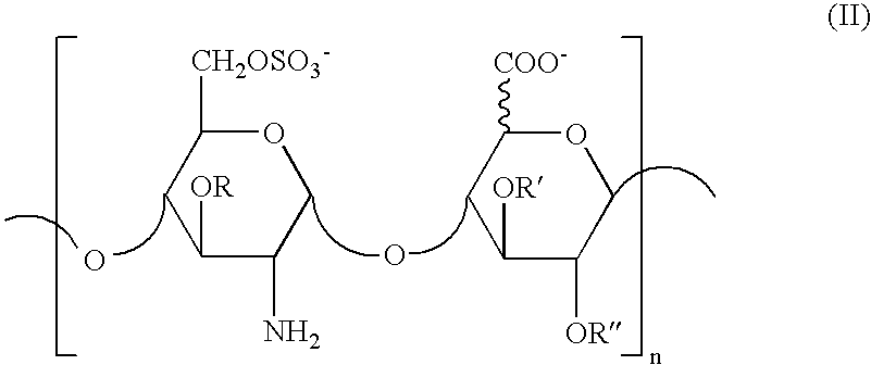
C1([CH2OSO3-])CC([OR])C(N)CO1.O.O.C1([COO-])CC([OR])C([OR])CO1
